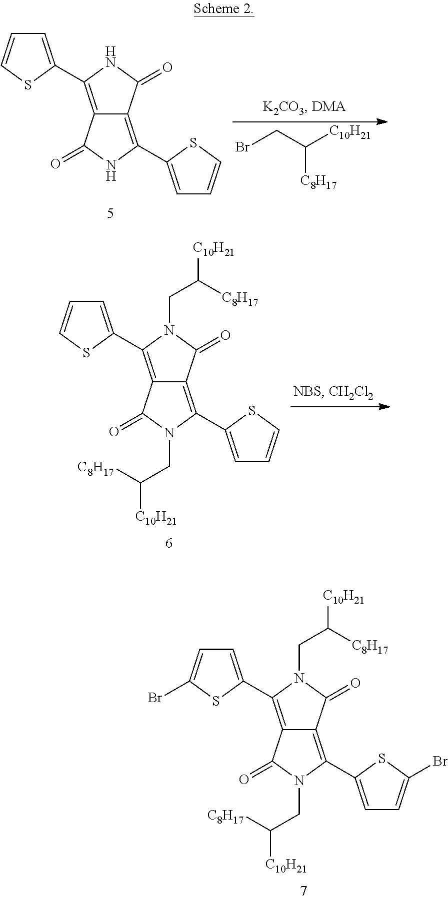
C1=CSC(C2=C3C(=C(C4=CC=CS4)N(CC([C10H21])[C8H17])C3=O)C(=O)N2CC([C8H17])[C10H21])=C1.BrCC([C10H21])[C8H17].C1=CSC(C2=C3C(=C(C4=CC=CS4)NC3=O)C(=O)N2)=C1.C1=C(Br)SC(C2=C3C(=C(C4=CC=C(Br)S4)N(CC([C10H21])[C8H17])C3=O)C(=O)N2CC([C8H17])[C10H21])=C1
